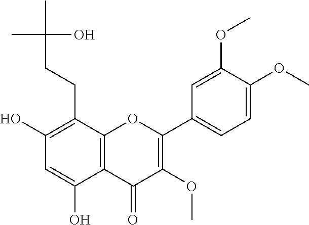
C1(O)=C(CCC(C)(C)O)C2=C(C(O)=C1)C(=O)C(OC)=C(C1=CC=C(OC)C(OC)=C1)O2
